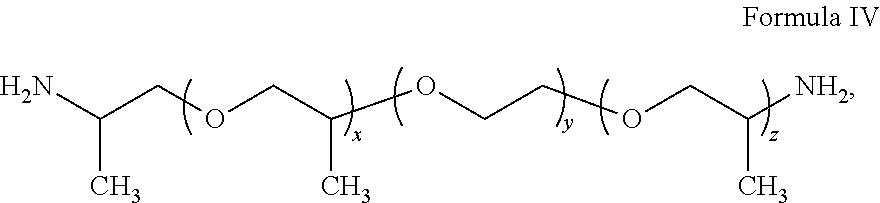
NC(COCC(OCCOCC([NH2])C)C)C
